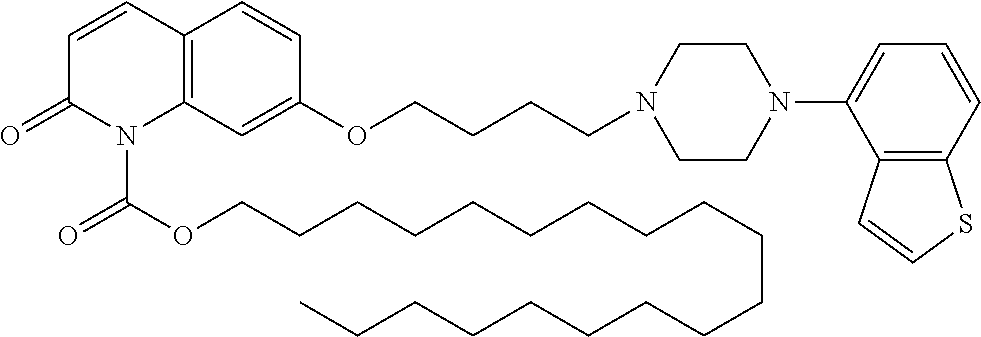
C1=CC2=C(N(C(OCCCCCCCCCCCCCCCCCCC)=O)C1=O)C=C(OCCCCN1CCN(C3=CC=CC4=C3C=CS4)CC1)C=C2
